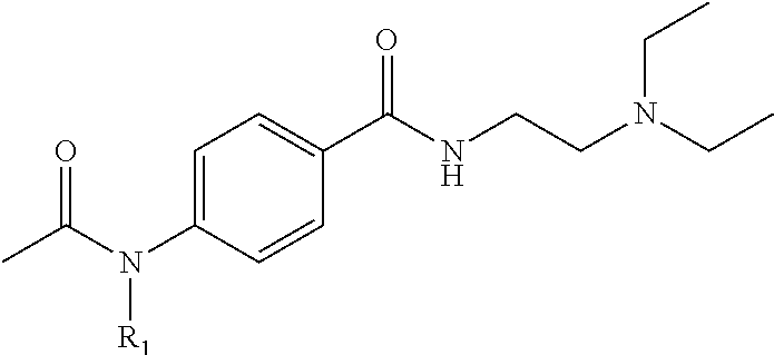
C1=C(N(C(C)=O)[R1])C=CC(C(NCCN(CC)CC)=O)=C1
